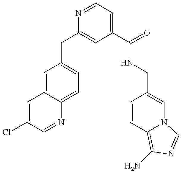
C1=C(Cl)C=NC2=CC=C(CC3=CC(C(NCC4=CN5C(=C(N)N=C5)C=C4)=O)=CC=N3)C=C12
